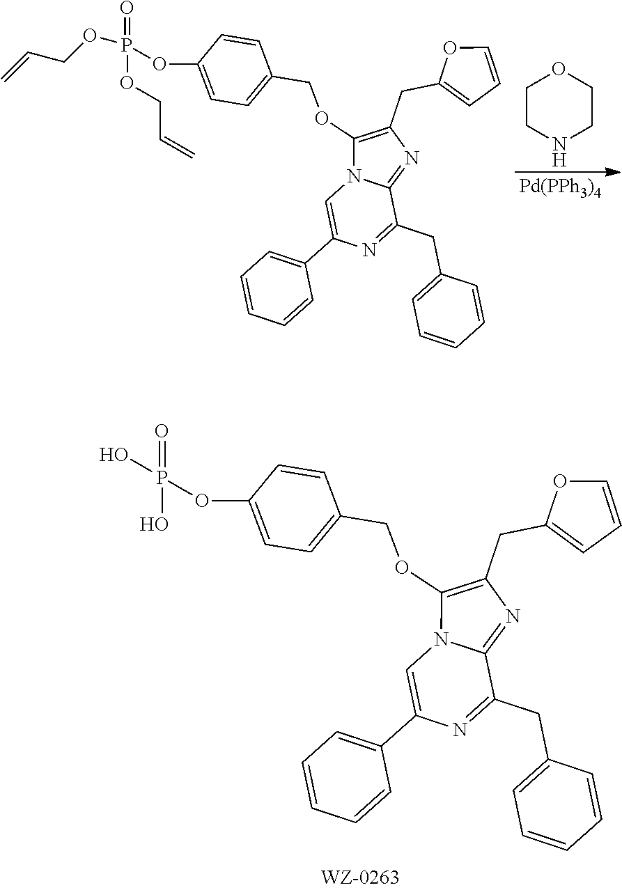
C1(OP(=O)(O)O)=CC=C(COC2=C(CC3=CC=CO3)N=C3C(CC4=CC=CC=C4)=NC(C4=CC=CC=C4)=CN32)C=C1.C1(OP(=O)(OCC=C)OCC=C)=CC=C(COC2=C(CC3=CC=CO3)N=C3C(CC4=CC=CC=C4)=NC(C4=CC=CC=C4)=CN32)C=C1.C1CNCCO1.[Pd(PPh3)4]
